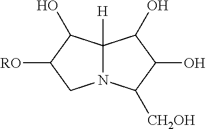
N12C([H])(C(O)C([RO])C1)C(O)C(O)C2[CH2OH]
